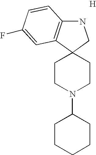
N1C2=C(C3(C1)CCN(C1CCCCC1)CC3)C=C(F)C=C2.[H]
